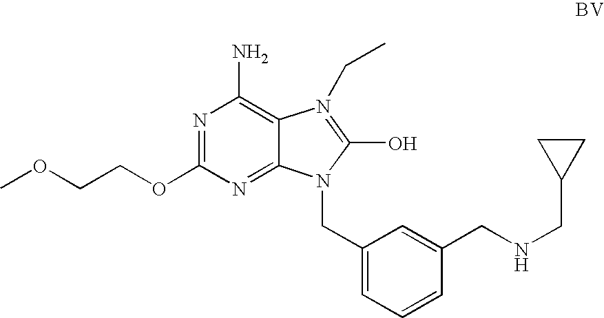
N1=C(OCCOC)N=C2C(=C1N)N(CC)=C(O)N2CC1=CC=CC(CNCC2CC2)=C1
